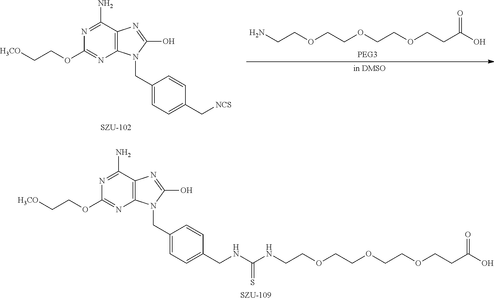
C12=C(C(N)=NC(OCC[H3CO])=N1)N=C(O)N2CC1=CC=C(C[NCS])C=C1.C(COCCOCCOCCC(O)=O)N.C12=C(C(N)=NC(OCC[H3CO])=N1)N=C(O)N2CC1=CC=C(CNC(NCCOCCOCCOCCC(O)=O)=S)C=C1
